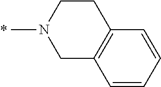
C1CC2=C(CN1C)C=CC=C2
